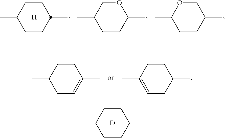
C1(C)CCC(C)CC1.[D].C1(C)CCC(C)CO1.C1(C)CCC(C)OC1.C1(C)CCC(C)CC1.[H].C1(C)CC=C(C)CC1.C1(C)=CCC(C)CC1
